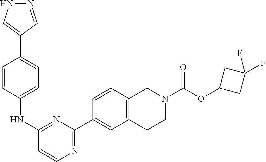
N1N=CC(C2=CC=C(NC3=NC(C4=CC5=C(C=C4)CN(C(OC4CC(F)(F)C4)=O)CC5)=NC=C3)C=C2)=C1
